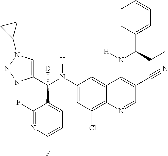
C1(N(C(C2=CN(C3CC3)NN2)(C2=CC=C(F)N=C2F)[D])[H])=CC(Cl)=C2C(=C1)C(N(C(C1=CC=CC=C1)CC)[H])=C(C#N)C=N2
